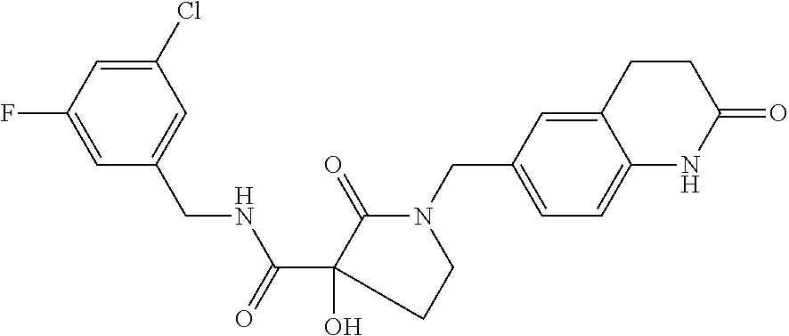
C1=C(F)C=C(Cl)C=C1CNC(C1(O)C(=O)N(CC2=CC=C3C(=C2)CCC(=O)N3)CC1)=O
